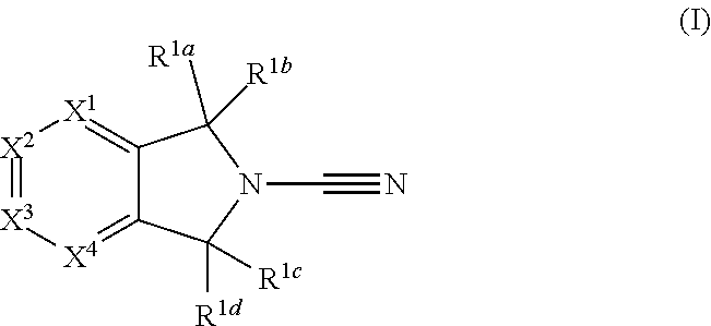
[X2]1=[X3][X4]=C2C(=[X1]1)C([R1b])([R1a])N(C#N)C2([R1d])[R1c]
